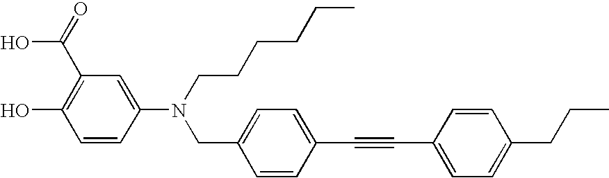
C(O)(C1=C(O)C=CC(N(CC2=CC=C(C#CC3=CC=C(CCC)C=C3)C=C2)CCCCCC)=C1)=O
